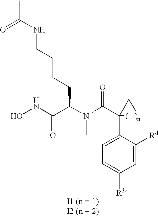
ONC(C(N(C(C1(C2=CC=C([R3])C=C2[Rd])[(   )n]C1)=O)C)CCCCNC(C)=O)=O
